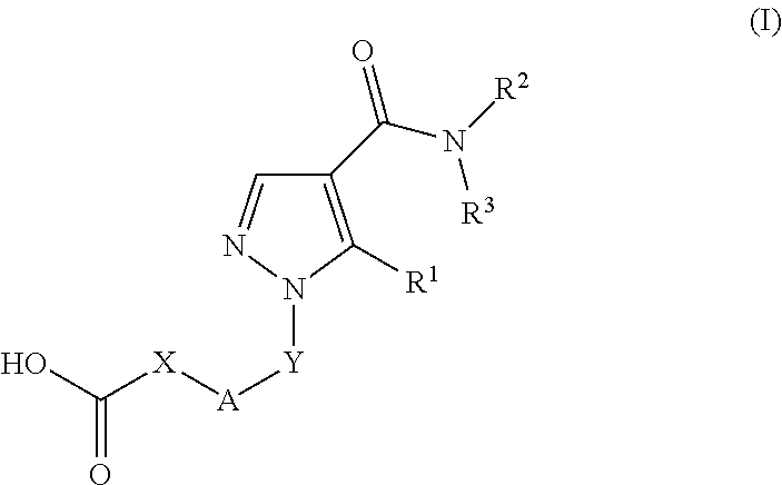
C1(C(N([R2])[R3])=O)=C([R1])N([Y][A][X]C(O)=O)N=C1
